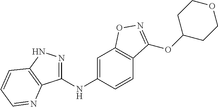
C1(NC2=CC3=C(C=C2)C(OC2CCOCC2)=NO3)=NNC2=C1N=CC=C2
